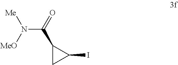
C1(C(=O)N([Me])[MeO])CC1I
